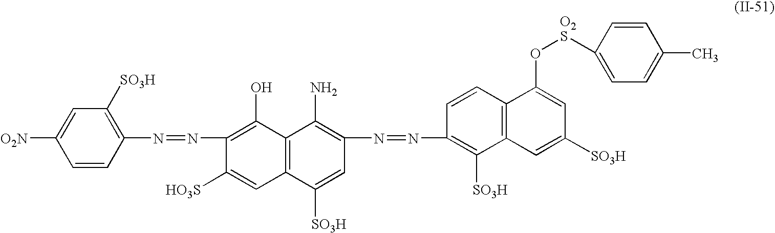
C1(N=NC2=C([SO3H])C3=C(C=C2)C(O[O2S]C2=CC=C(C)C=C2)=CC([SO3H])=C3)=C(N)C2=C(C([SO3H])=C1)C=C([HO3S])C(N=NC1=C([SO3H])C=C([O2N])C=C1)=C2O
